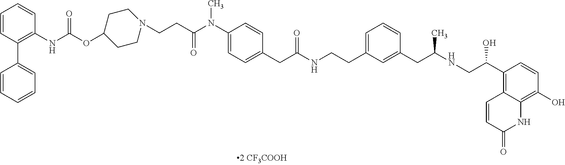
C1=CC(C2=CC=CC=C2)=C(NC(OC2CCN(CCC(N(C3=CC=C(CC(NCCC4=CC=CC(CC(NCC(C5=C6C(=C(O)C=C5)NC(=O)C=C6)O)C)=C4)=O)C=C3)C)=O)CC2)=O)C=C1
